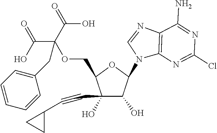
C1(O)(C#CC2CC2)C(O)C(N2C3=C(N=C2)C(N)=NC(Cl)=N3)OC1COC(C(O)=O)(C(O)=O)CC1=CC=CC=C1
